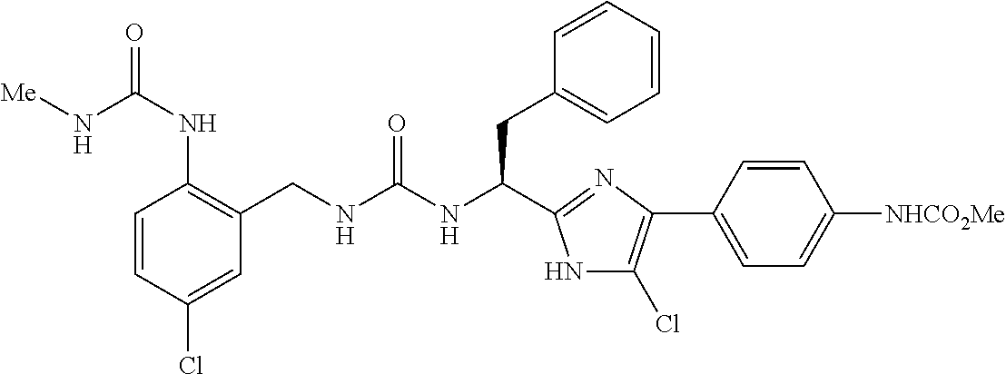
C1=CC(Cl)=CC(CNC(NC(CC2=CC=CC=C2)C2=NC(C3=CC=C([NHCO2Me])C=C3)=C(Cl)N2)=O)=C1NC(=O)N[Me]
